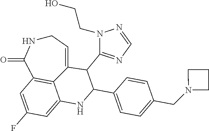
C1NC(=O)C2=C3C(=CC(F)=C2)NC(C2=CC=C(CN4CCC4)C=C2)C(C2=NC=NN2CCO)C3=C1
